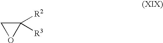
C1([R2])([R3])CO1
